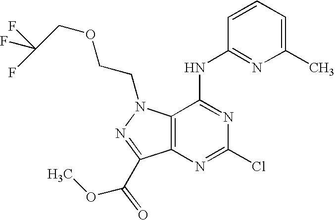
C12=C(N(CCOCC(F)(F)F)N=C1C(OC)=O)C(NC1=NC(C)=CC=C1)=NC(Cl)=N2
